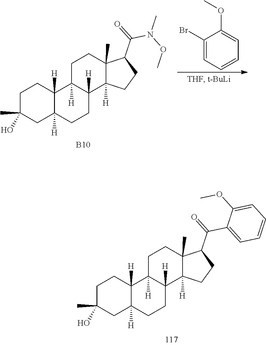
C1(Br)=CC=CC=C1OC.[B10].C1C(C)(O)CC2([H])C([H])(C1)C1([H])C([H])(CC2)C2([H])C(C)(CC1)C(C(=O)N(OC)C)CC2.C1C(C)(O)CC2([H])C([H])(C1)C1([H])C([H])(CC2)C2([H])C(C)(CC1)C(C(=O)C1=CC=CC=C1OC)CC2
